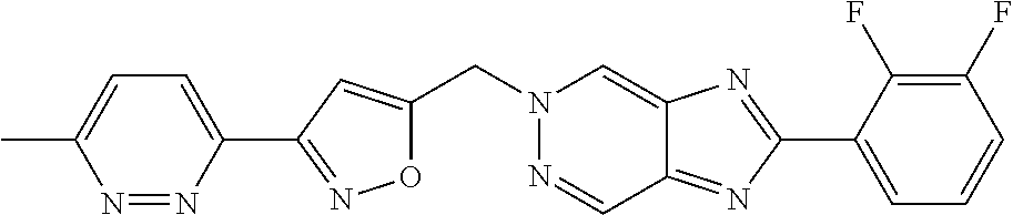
N1=NC(C2=NOC(CN3N=CC4=NC(C5=CC=CC(F)=C5F)=NC4=C3)=C2)=CC=C1C
